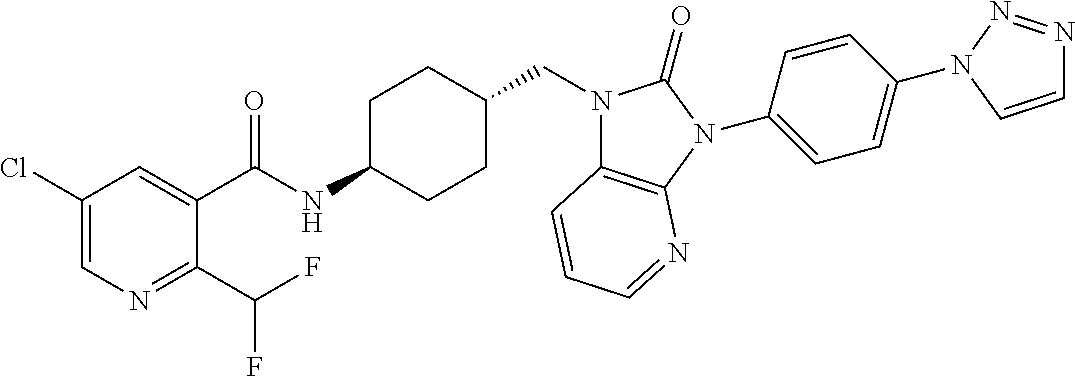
C1(Cl)=CN=C(C(F)F)C(C(NC2CCC(CN3C4=C(N(C5=CC=C(N6N=NC=C6)C=C5)C3=O)N=CC=C4)CC2)=O)=C1
